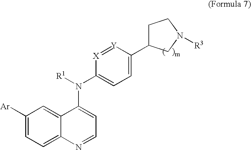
C1([Ar])=CC=C2C(=C1)C(N(C1=CC=C(C3CCN([R3])C3)[Y]=[X]1)[R1])=CC=N2
